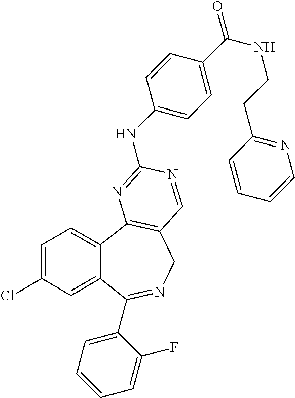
C1=C(Cl)C=C2C(=C1)C1=C(CN=C2C2=CC=CC=C2F)C=NC(NC2=CC=C(C(=O)NCCC3=NC=CC=C3)C=C2)=N1
